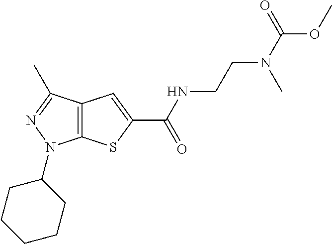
C12=C(C(C)=NN1C1CCCCC1)C=C(C(NCCN(C(OC)=O)C)=O)S2
